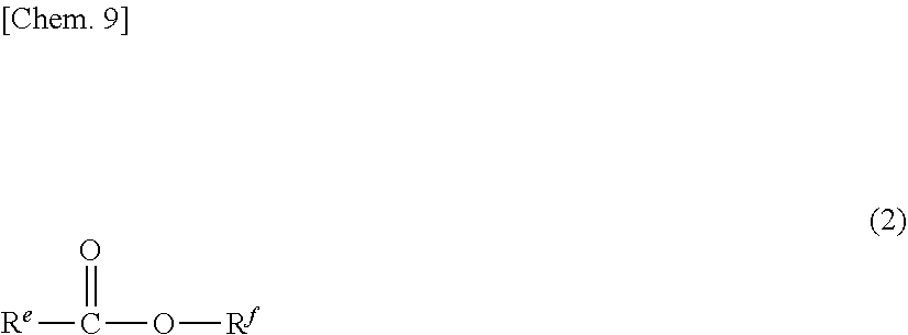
[Re]C(O[Rf])=O
